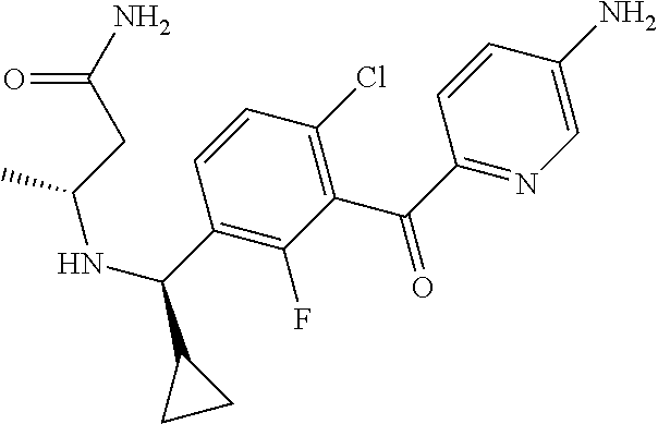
C1=C(N)C=CC(C(=O)C2=C(Cl)C=CC(C(C3CC3)NC(C)CC(N)=O)=C2F)=N1
